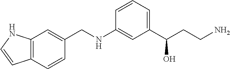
C12=C(C=CC(CNC3=CC(C(CCN)O)=CC=C3)=C1)C=CN2
